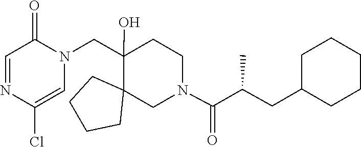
C1(Cl)=CN(CC2(O)C3(CCCC3)CN(C(=O)C(CC3CCCCC3)C)CC2)C(=O)C=N1
